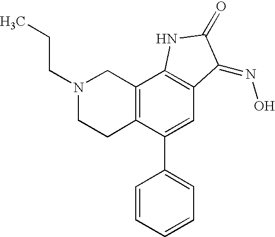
C12=C(C(C3=CC=CC=C3)=CC3=C1NC(=O)C3=NO)CCN(CCC)C2
